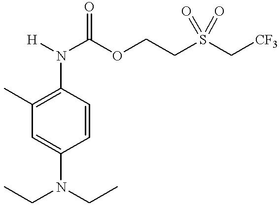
C1(N([H])C(OCCS(C[CF3])(=O)=O)=O)=C(C)C=C(N(CC)CC)C=C1
